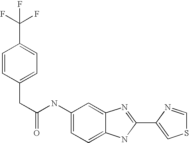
C1=C2C(=CC=C1NC(CC1=CC=C(C(F)(F)F)C=C1)=O)NC(C1=CSC=N1)=N2
